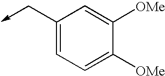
C1(C->C)=CC=C([OMe])C([OMe])=C1
